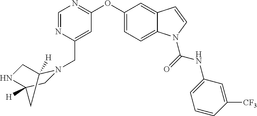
C1=NC(CN2C3([H])CNC([H])(C2)C3)=CC(OC2=CC=C3C(=C2)C=CN3C(=O)NC2=CC=CC([CF3])=C2)=N1
